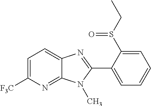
C1=C([F3C])N=C2C(=C1)N=C(C1=CC=CC=C1S(CC)=O)N2C
